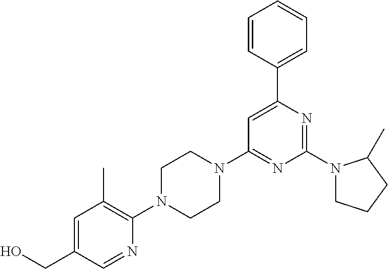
OCC1=CC(C)=C(N2CCN(C3=NC(N4CCCC4C)=NC(C4=CC=CC=C4)=C3)CC2)N=C1
